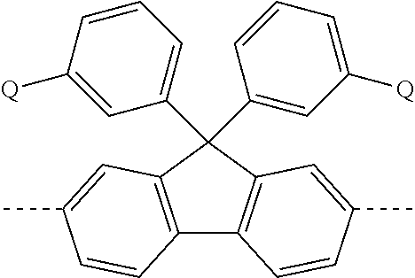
C12=C(C=C(C)C=C1)C(C1=CC=CC([Q])=C1)(C1=CC([Q])=CC=C1)C1=C2C=CC(C)=C1
